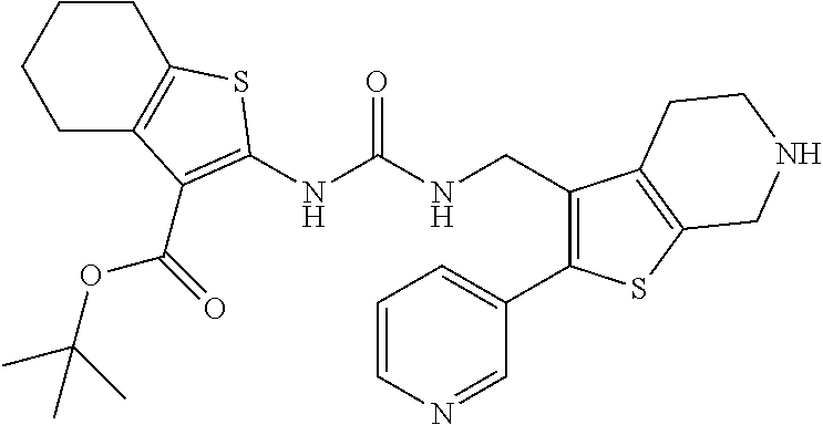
C1C2=C(CCC1)SC(NC(NCC1=C(C3=CC=CN=C3)SC3=C1CCNC3)=O)=C2C(OC(C)(C)C)=O
